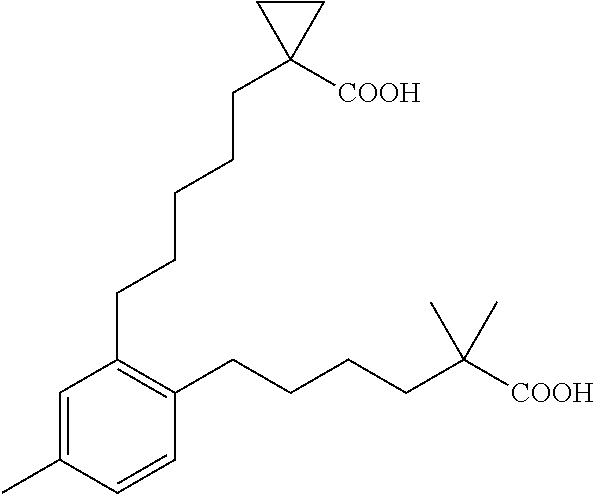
C1=C(C)C=CC(CCCCC([COOH])(C)C)=C1CCCCCC1([COOH])CC1
